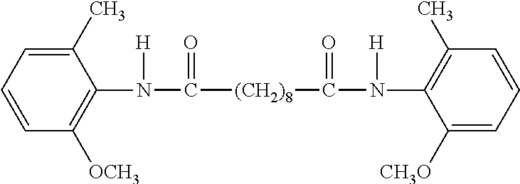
C1(C)=CC=CC([OCH3])=C1N(C([(CH2)8]C(N(C1=C(C)C=CC=C1[CH3O])[H])=O)=O)[H]
